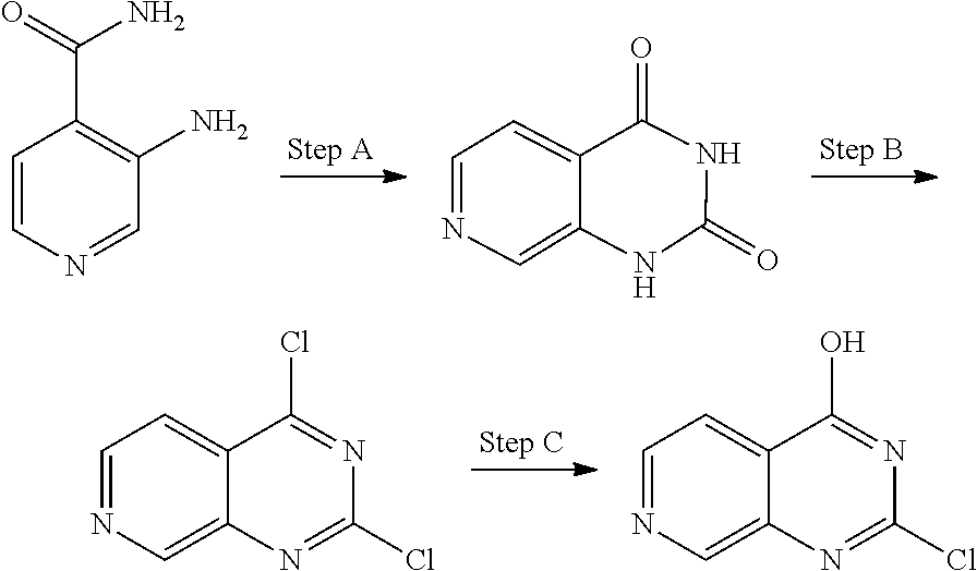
C1(N)=C(C(=O)N)C=CN=C1.N1C(=O)NC(=O)C2=CC=NC=C12.C1(Cl)=NC2=CN=CC=C2C(Cl)=N1.C1(Cl)=NC2=CN=CC=C2C(O)=N1
